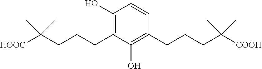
C1=CC(CCCC(C)(C)[COOH])=C(O)C(CCCC(C)(C)[HOOC])=C1O
